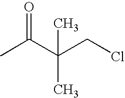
CC(C(CCl)(C)C)=O
